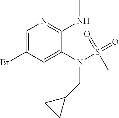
C1=C(Br)C=C(N(S(C)(=O)=O)CC2CC2)C(NC)=N1
